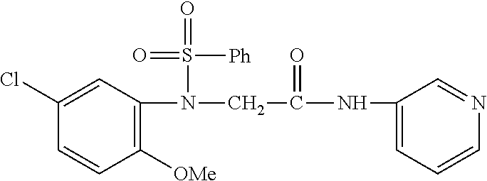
C1([OMe])=C(N(S(=O)([Ph])=O)CC(=O)NC2=CC=CN=C2)C=C(Cl)C=C1
